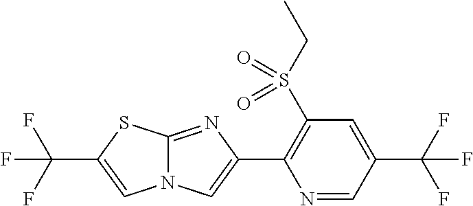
N1=CC(C(F)(F)F)=CC(S(CC)(=O)=O)=C1C1=CN2C(=N1)SC(C(F)(F)F)=C2
